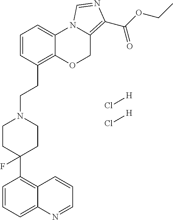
Cl[H].Cl[H].C1=CC=C2C(=C1C1(F)CCN(CCC3=C4C(=CC=C3)N3C(=C(C(OCC)=O)N=C3)CO4)CC1)C=CC=N2
